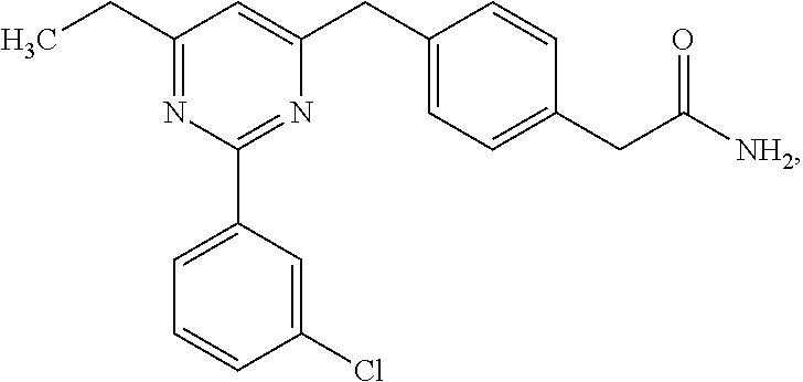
C1(CC)=NC(C2=CC=CC(Cl)=C2)=NC(CC2=CC=C(CC([NH2])=O)C=C2)=C1
